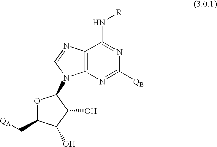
C12=C(N=C([QB])N=C1N[R])N(C1OC(C[QA])C(O)C1O)C=N2
